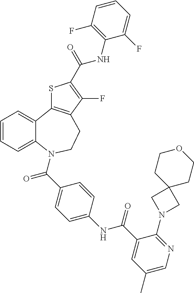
C1=CC=C2C(=C1)C1=C(CCN2C(C2=CC=C(NC(C3=CC(C)=CN=C3N3CC4(C3)CCOCC4)=O)C=C2)=O)C(F)=C(C(=O)NC2=C(F)C=CC=C2F)S1
